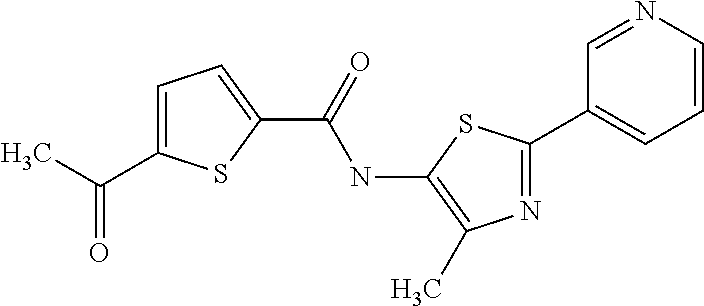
C1(C(=O)NC2=C(C)N=C(C3=CC=CN=C3)S2)=CC=C(C(=O)C)S1
